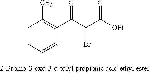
C1=CC=CC(C(C(C([OEt])=O)Br)=O)=C1C
